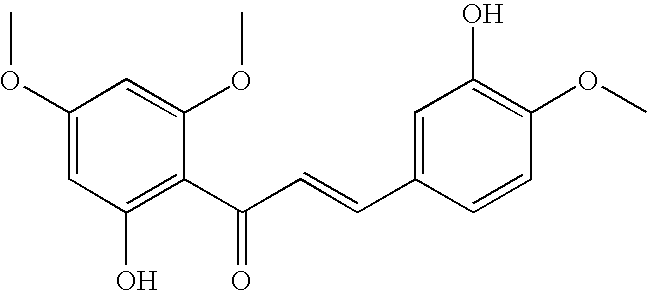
C1(OC)=CC(O)=C(C(C=CC2=CC(O)=C(OC)C=C2)=O)C(OC)=C1
